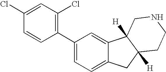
C1=C(C2=C(Cl)C=C(Cl)C=C2)C=C2C(=C1)CC1([H])C2([H])CNCC1
